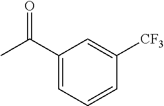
CC(C1=CC=CC([CF3])=C1)=O
